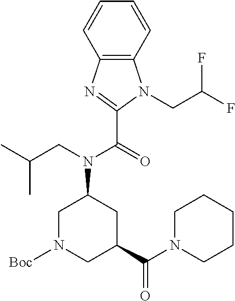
C12=C(C=CC=C1)N(CC(F)F)C(C(=O)N(CC(C)C)C1CN([Boc])CC(C(N3CCCCC3)=O)C1)=N2
